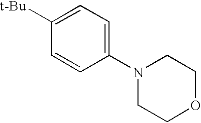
C1(N2CCOCC2)=CC=C([t-Bu])C=C1
